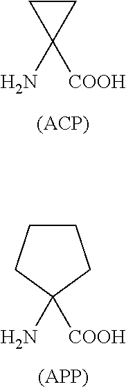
C1CCC(N)([COOH])C1.C1CC1(N)[COOH]
